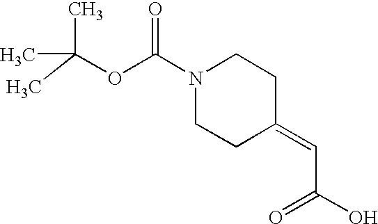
CC(C)(C)OC(N1CCC(=CC(=O)O)CC1)=O
